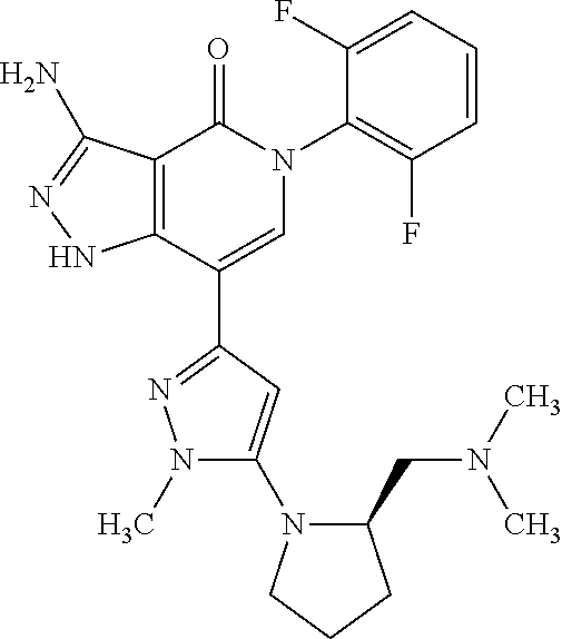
C12=C(C(C3=NN(C)C(N4C(CN(C)C)CCC4)=C3)=CN(C3=C(F)C=CC=C3F)C1=O)NN=C2N
